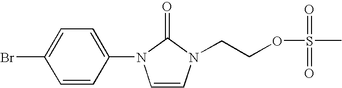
C1=CC(N2C=CN(CCOS(=O)(=O)C)C2=O)=CC=C1Br
